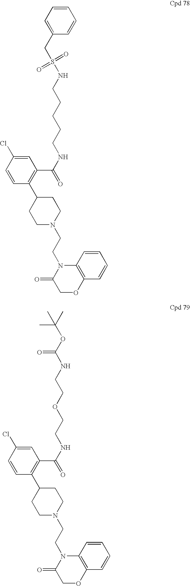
C(CCNC(C1=C(C2CCN(CCN3C(=O)COC4=C3C=CC=C4)CC2)C=CC(Cl)=C1)=O)CCNS(CC1=CC=CC=C1)(=O)=O.O(CCNC(C1=C(C2CCN(CCN3C(=O)COC4=C3C=CC=C4)CC2)C=CC(Cl)=C1)=O)CCNC(OC(C)(C)C)=O
